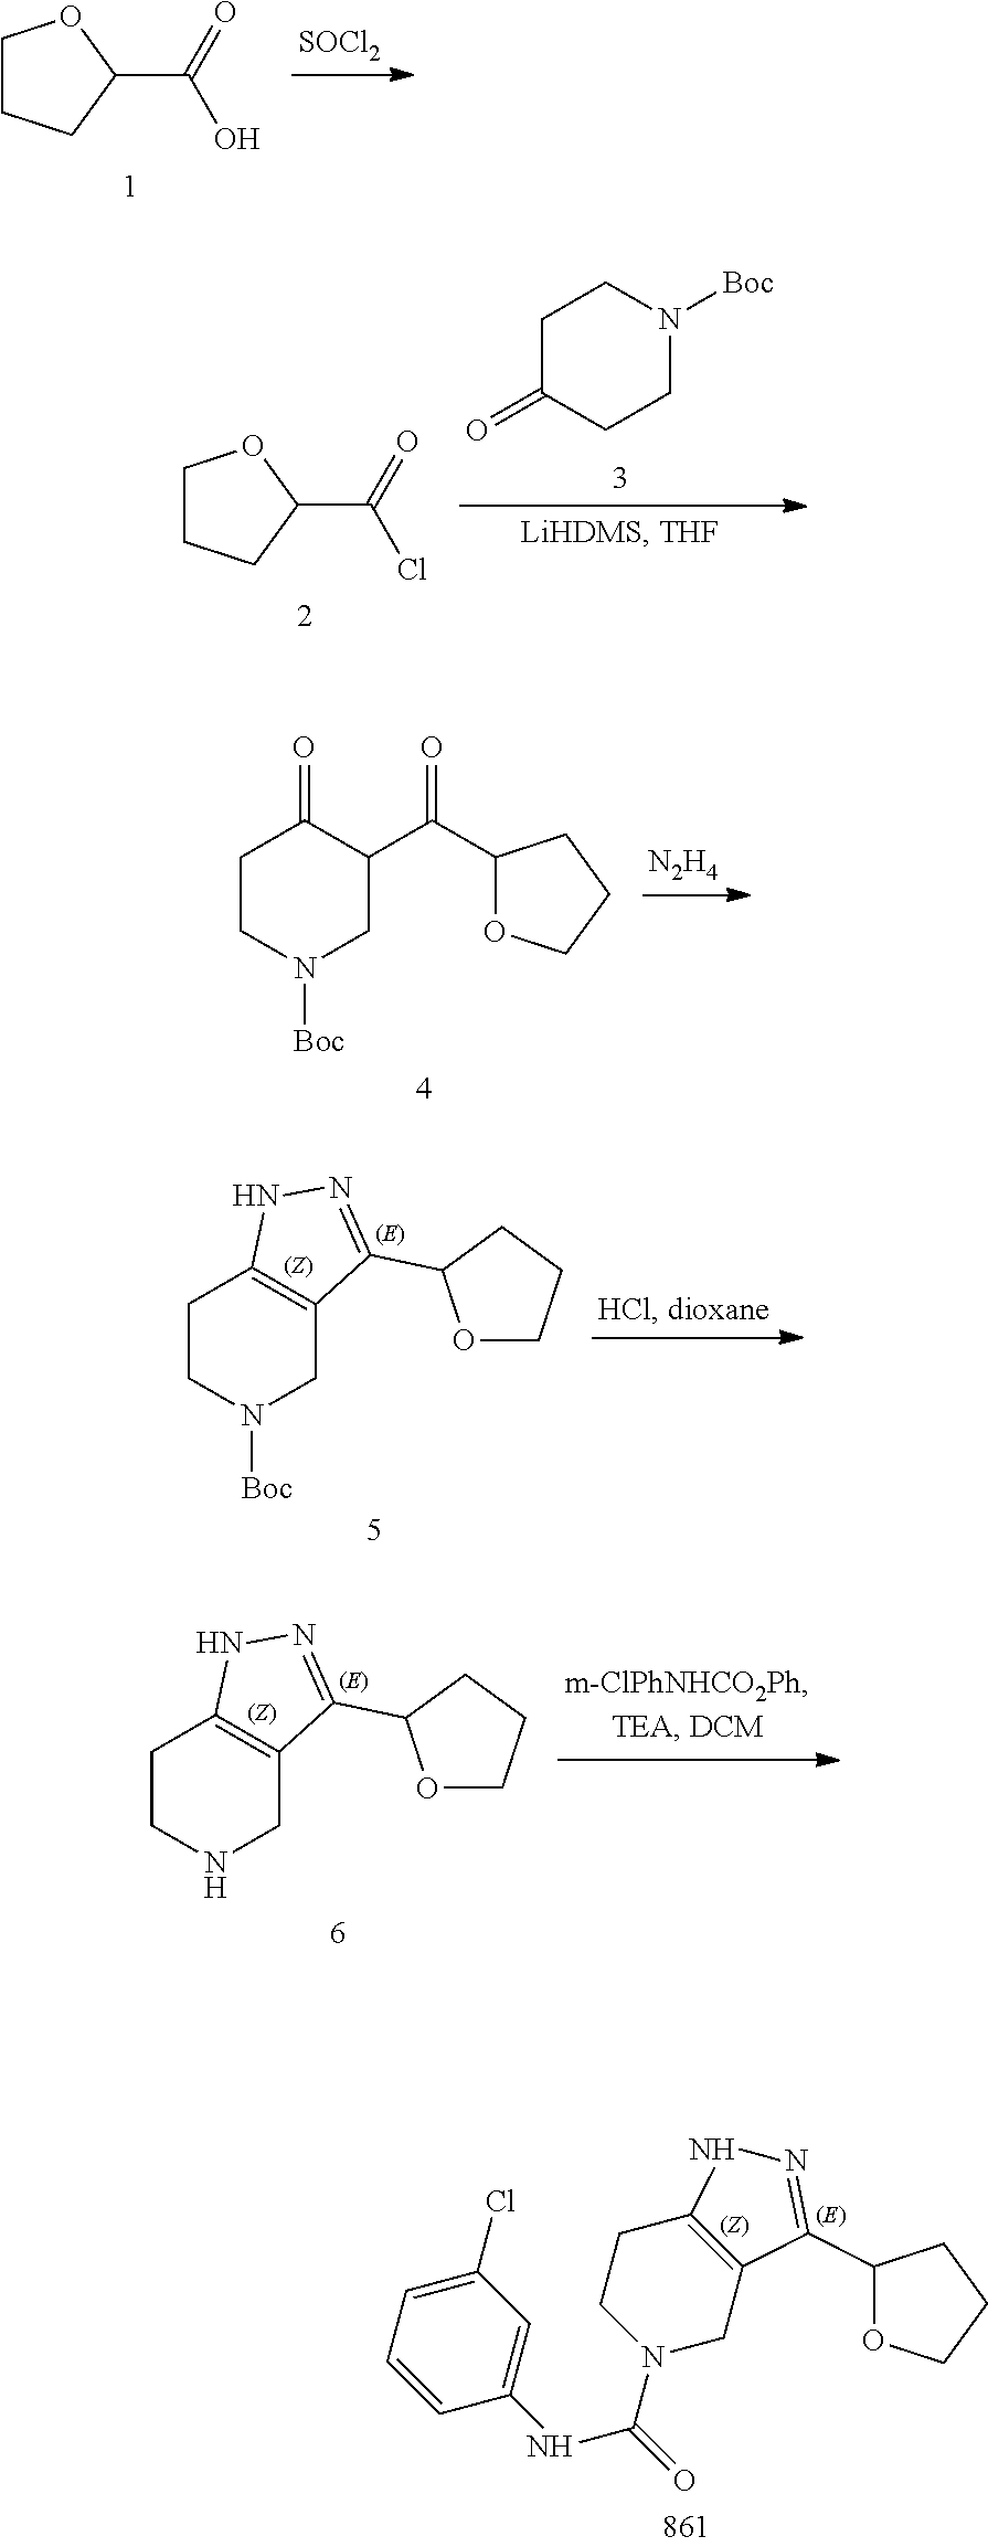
C1CCC(C(=O)O)O1.[SOCl2].C1C(=O)CCN([Boc])C1.C1CCC(C(=O)Cl)O1.[N2H4].O1CCCC1C(C1CN([Boc])CCC1=O)=O.O1CCCC1C1=NNC2=C1CN([Boc])CC2.O1CCCC1C1=NNC2=C1CNCC2.O1CCCC1C1=NNC2=C1CN(C(NC1=CC(Cl)=CC=C1)=O)CC2
